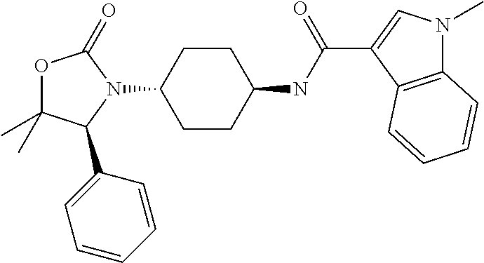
O1C(C)(C)C(C2=CC=CC=C2)N(C2CCC(NC(C3=CN(C)C4=C3C=CC=C4)=O)CC2)C1=O
